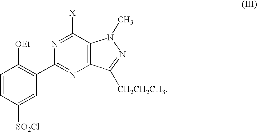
C1=CC([SO2Cl])=CC(C2=NC3=C(C([X])=N2)N(C)N=C3[CH2CH2CH3])=C1[OEt]
